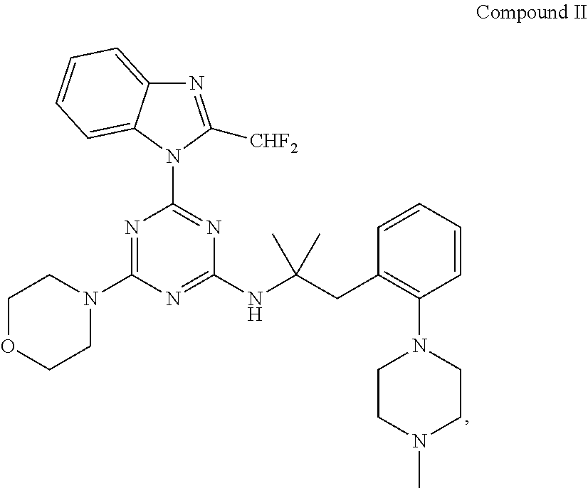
N1=C(N2CCOCC2)N=C(NC(CC2=C(N3CCN(C)CC3)C=CC=C2)(C)C)N=C1N1C([CHF2])=NC2=CC=CC=C12
